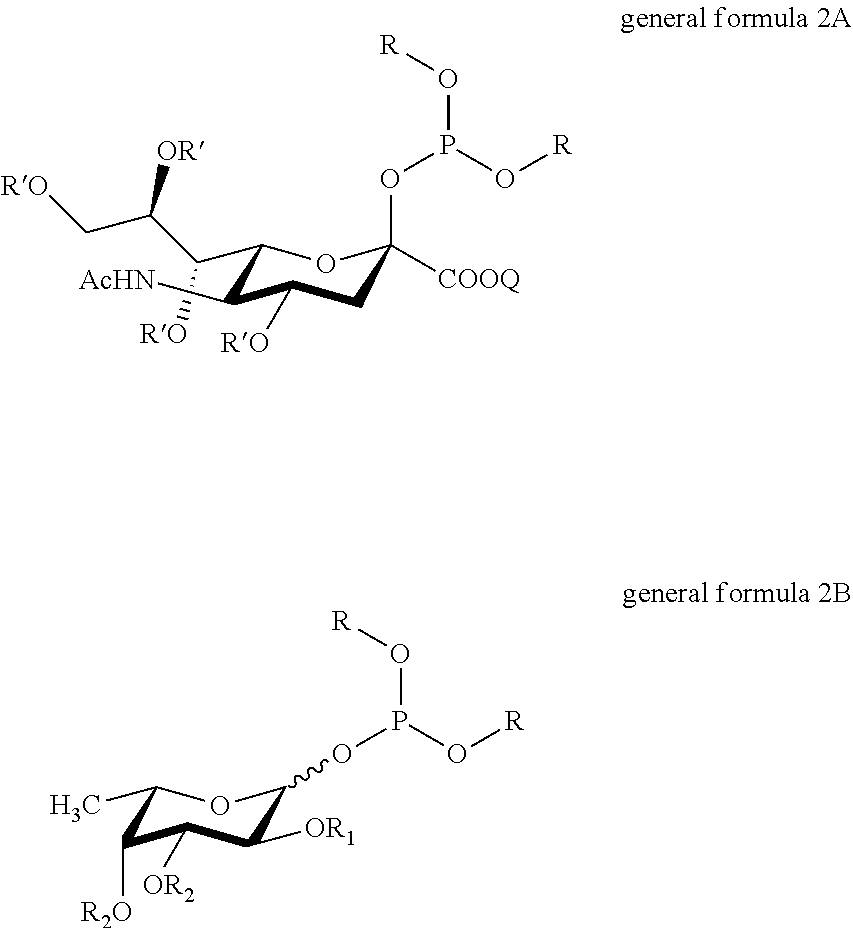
C1(C(C(C[RO])[OR])[RO])OC([COOQ])(OP(O[R])O[R])CC([RO])C1[AcHN].C1(C)OC(OP(O[R])O[R])C([OR1])C([OR2])C1[R2O]
